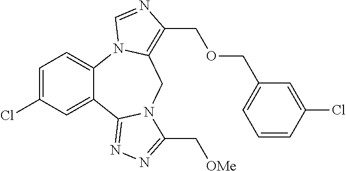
C1=C(Cl)C=C2C(=C1)N1C(=C(COCC3=CC=CC(Cl)=C3)N=C1)CN1C2=NN=C1C[OMe]
